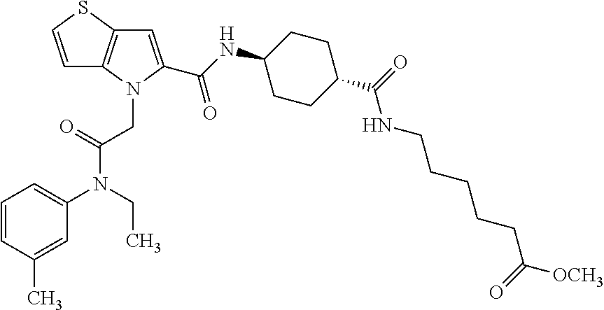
C1=CSC2=C1N(CC(N(C1=CC=CC(C)=C1)CC)=O)C(C(NC1CCC(C(=O)NCCCCCC([OCH3])=O)CC1)=O)=C2
